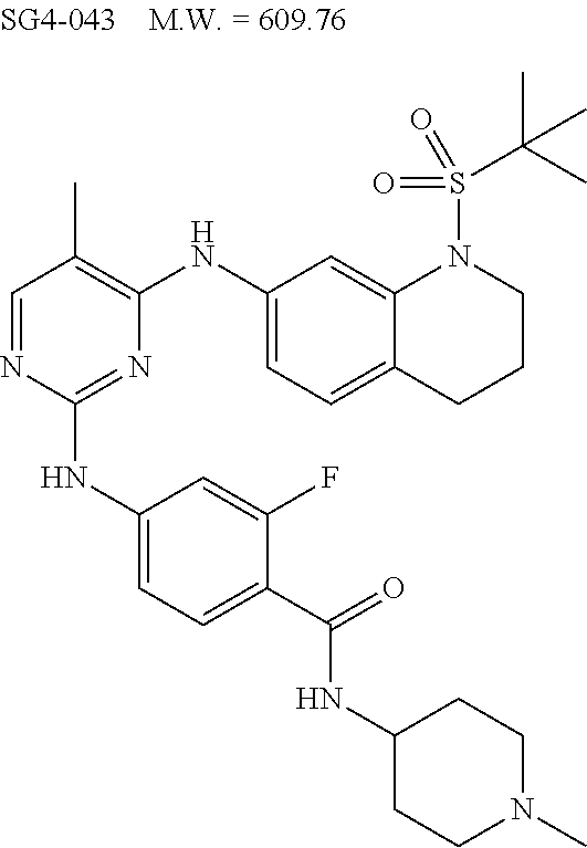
N1=C(NC2=CC=C(C(=O)NC3CCN(C)CC3)C(F)=C2)N=CC(C)=C1NC1=CC=C2C(=C1)N(S(=O)(=O)C(C)(C)C)CCC2
